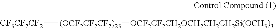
[CF3CF2CF2][(OCF2CF2CF2)23][OCF2CF2CH2OCH2CH2CH2Si(OCH3)3]
